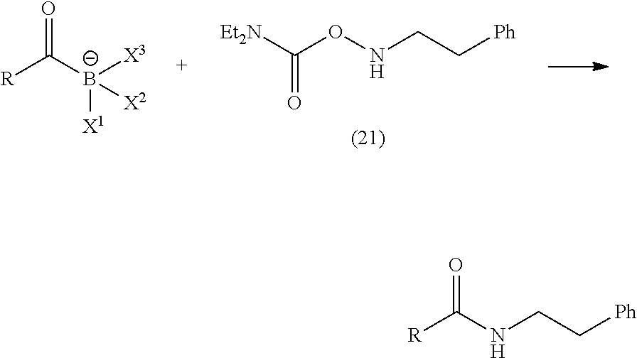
[R]C(=O)[B-]([X1])([X3])[X2].C(ONCC[Ph])(=O)[Et2N].[R]C(NCC[Ph])=O
